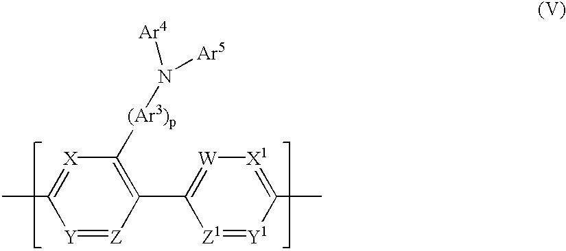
[(Ar3)p](C1=C(C2=[W][X1]=C(C)[Y1]=[Z1]2)[Z]=[Y]C(C)=[X]1)N([Ar5])[Ar4]
